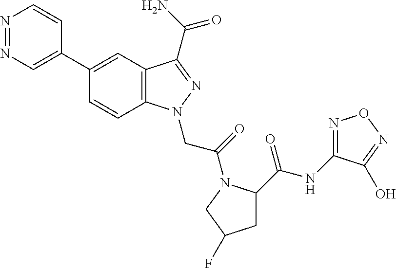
N1=NC=C(C2=CC3=C(C=C2)N(CC(=O)N2C(C(=O)NC4=NON=C4O)CC(F)C2)N=C3C(N)=O)C=C1
